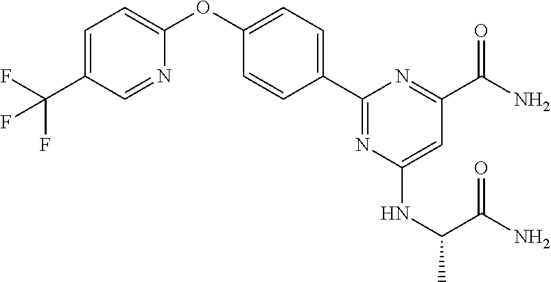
C1=NC(OC2=CC=C(C3=NC(NC(C)C(N)=O)=CC(C(N)=O)=N3)C=C2)=CC=C1C(F)(F)F
